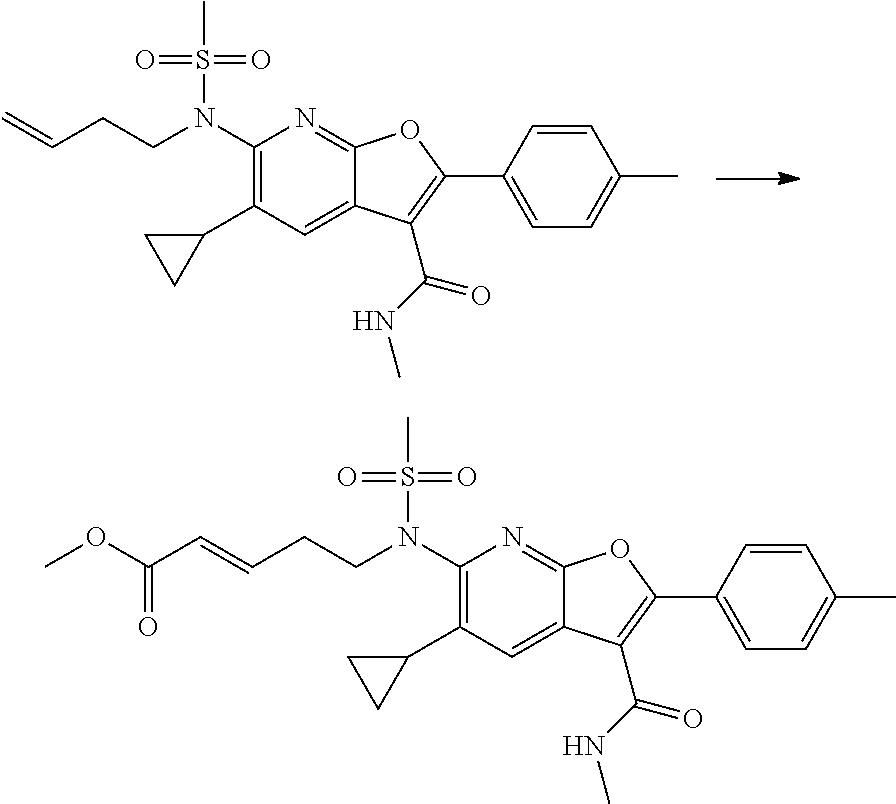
C=CCCN(C1=C(C2CC2)C=C2C(=N1)OC(C1=CC=C(C)C=C1)=C2C(=O)NC)S(C)(=O)=O.O(C(C=CCCN(C1=C(C2CC2)C=C2C(=N1)OC(C1=CC=C(C)C=C1)=C2C(=O)NC)S(C)(=O)=O)=O)C
